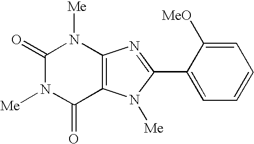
C1(=O)N([Me])C(=O)C2=C(N1[Me])N=C(C1=CC=CC=C1[MeO])N2[Me]
